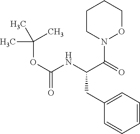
C1CN(C(=O)C(NC(OC(C)(C)C)=O)CC2=CC=CC=C2)OCC1
